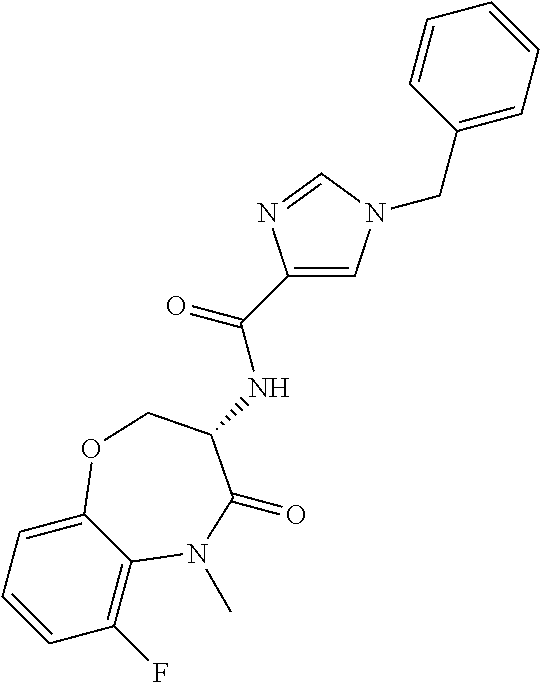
C1(F)=C2C(=CC=C1)OCC(NC(C1=CN(CC3=CC=CC=C3)C=N1)=O)C(=O)N2C
